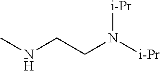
CNCCN([i-Pr])[i-Pr]
